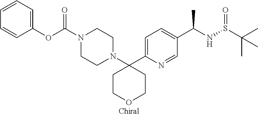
C1=CC(OC(=O)N2CCN(C3(C4=CC=C(C(NS(C(C)(C)C)=O)C)C=N4)CCOCC3)CC2)=CC=C1
